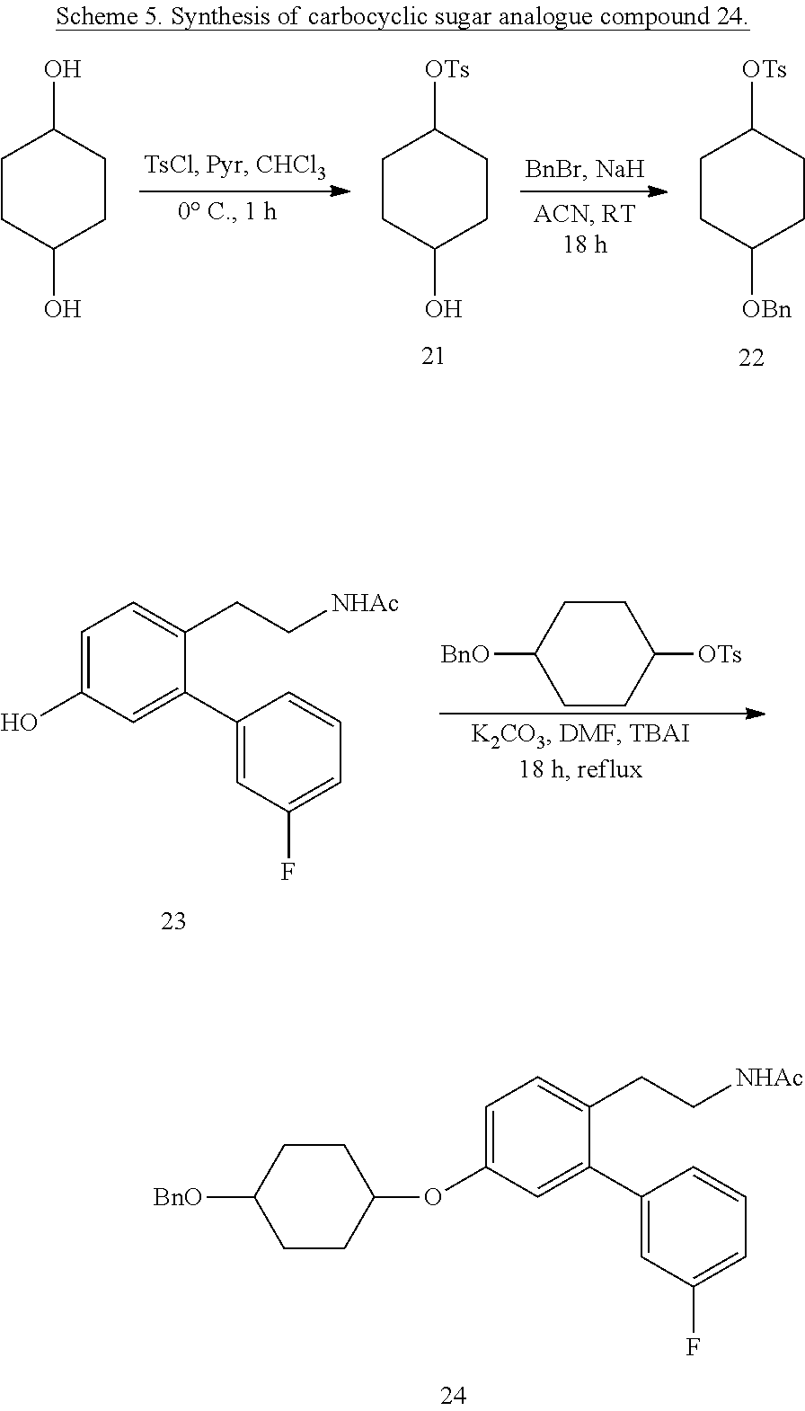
C1([BnO])CCC(OC2=CC=C(CC[NHAc])C(C3=CC(F)=CC=C3)=C2)CC1.C1CC(O)CCC1[OTs].C1CC([OBn])CCC1[OTs].C1CC(O)CCC1O.C1=C(O)C=C(C2=CC(F)=CC=C2)C(CC[NHAc])=C1.C1([BnO])CCC([OTs])CC1
